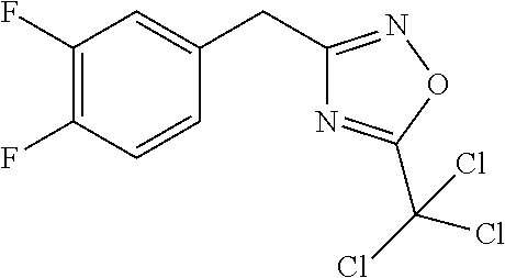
C1(F)=C(F)C=CC(CC2=NOC(C(Cl)(Cl)Cl)=N2)=C1
